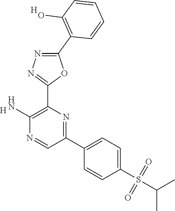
[H].C1(N)=C(C2=NN=C(C3=C(O)C=CC=C3)O2)N=C(C2=CC=C(S(=O)(=O)C(C)C)C=C2)C=N1.[H]
